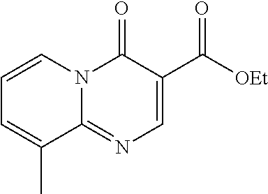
C1=CN2C(=NC=C(C([OEt])=O)C2=O)C(C)=C1
